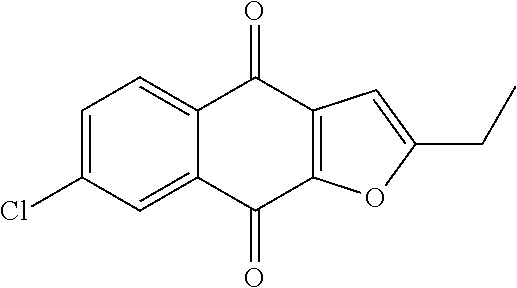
C1=C(Cl)C=C2C(=C1)C(=O)C1=C(C2=O)OC(CC)=C1
